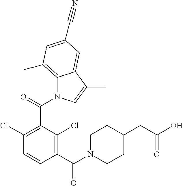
C1(C(N2CCC(CC(O)=O)CC2)=O)=C(Cl)C(C(N2C3=C(C)C=C(C#N)C=C3C(C)=C2)=O)=C(Cl)C=C1
